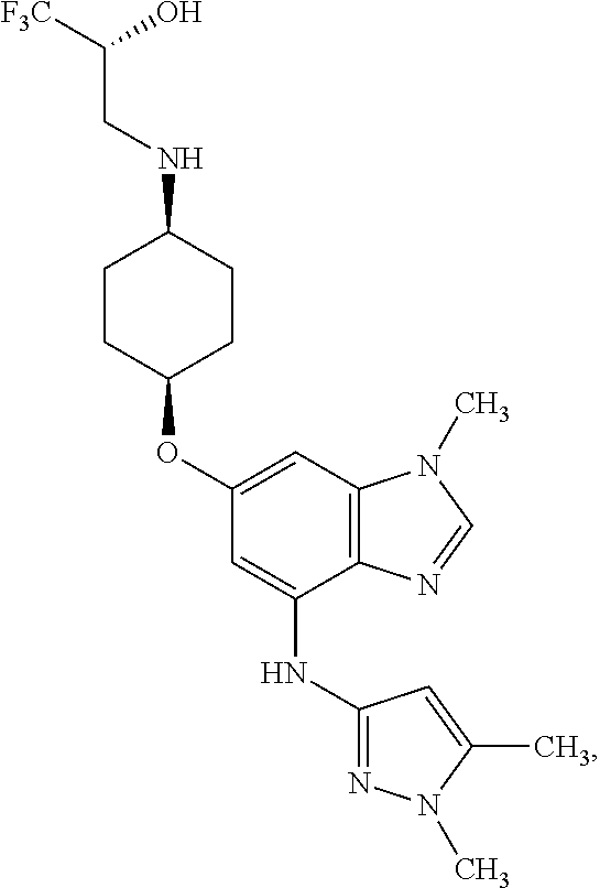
C1(OC2CCC(NCC([F3C])O)CC2)=CC2=C(C(NC3=NN(C)C(C)=C3)=C1)N=CN2C
